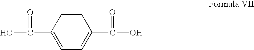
C1=C(C(O)=O)C=CC(C(O)=O)=C1
